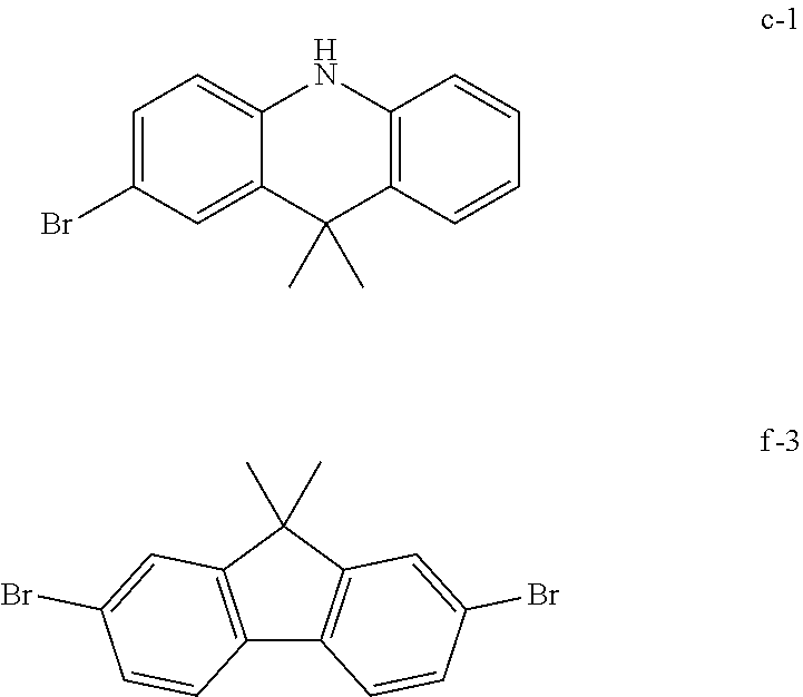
C1=C(Br)C=C2C(=C1)NC1=C(C2(C)C)C=CC=C1.C12=C(C(C)(C)C3=C1C=CC(Br)=C3)C=C(Br)C=C2
